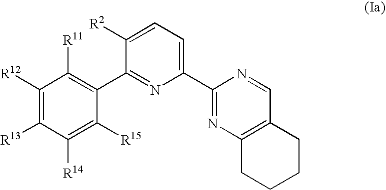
C1([R14])=C([R15])C(C2=NC(C3=NC4=C(C=N3)CCCC4)=CC=C2[R2])=C([R11])C([R12])=C1[R13]
